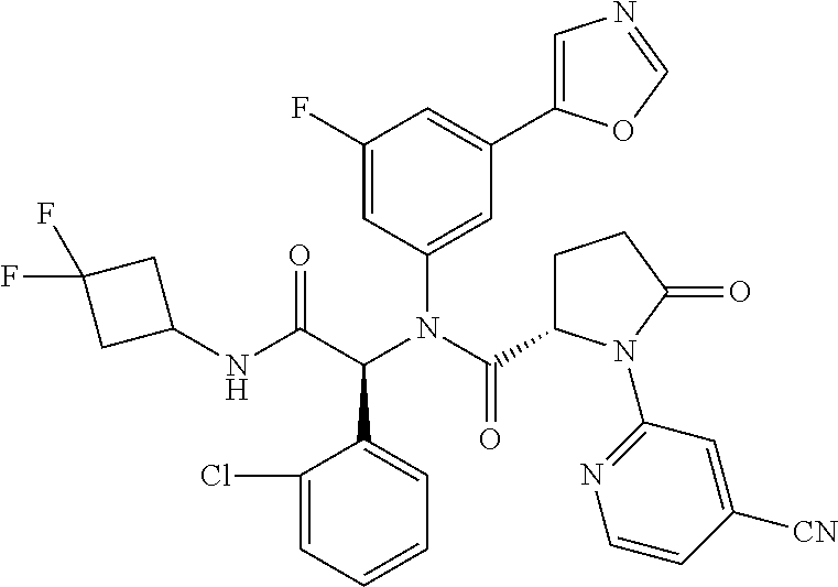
C1(N(C(=O)C2CCC(=O)N2C2=NC=CC([CN])=C2)C(C(NC2CC(F)(F)C2)=O)C2=CC=CC=C2Cl)=CC(C2=CN=CO2)=CC(F)=C1
